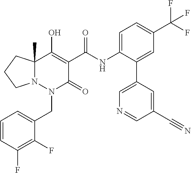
C1=CC(F)=C(F)C(CN2C(=O)C(C(=O)NC3=CC=C(C(F)(F)F)C=C3C3=CN=CC(C#N)=C3)=C(O)C3(C)N2CCC3)=C1
